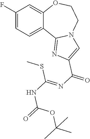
C1(F)=CC=C2C(=C1)OCCN1C2=NC(C(=O)N=C(SC)NC(OC(C)(C)C)=O)=C1
